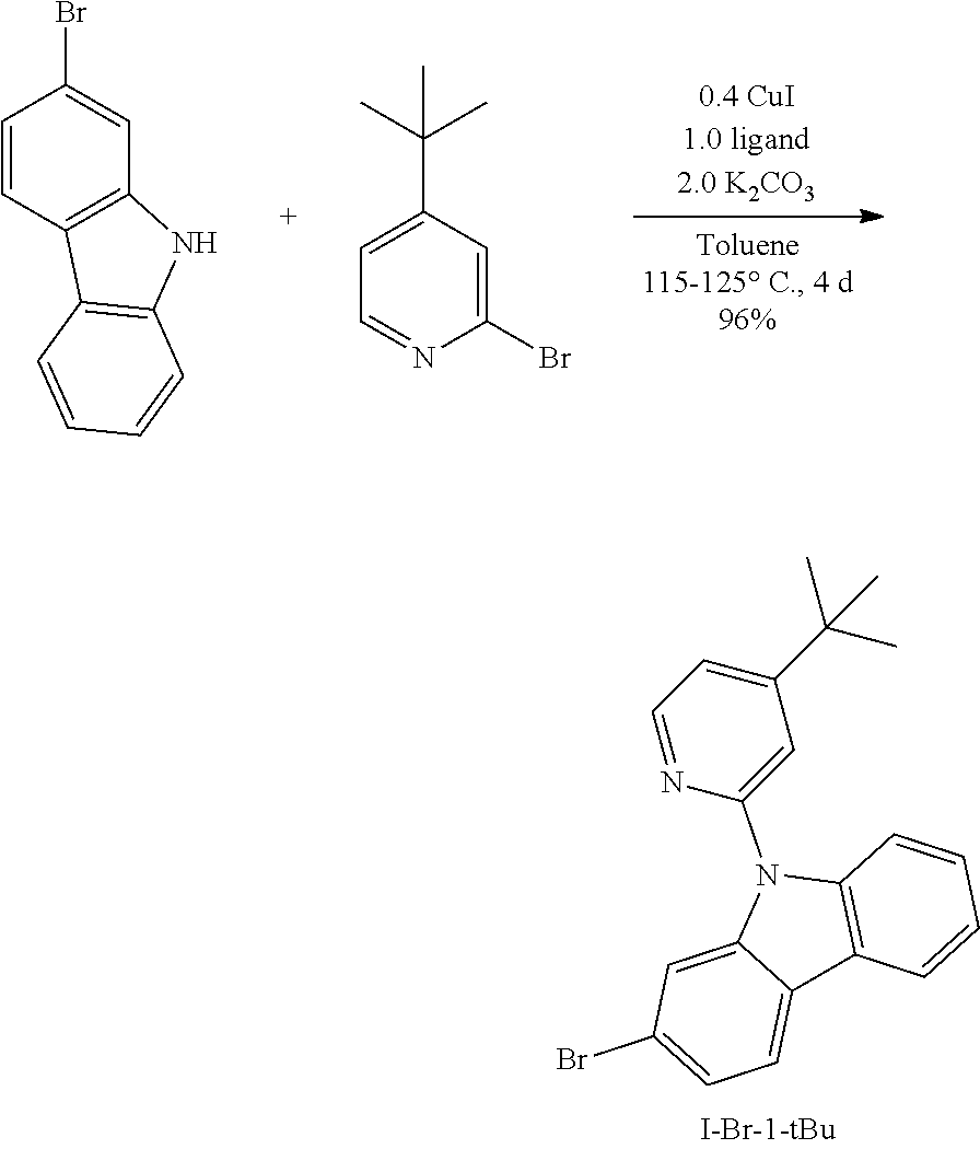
C1=CC2=C(C=C1Br)NC1=C2C=CC=C1.C1=C(C(C)(C)C)C=C(Br)N=C1.C1=C2C(=CC(Br)=C1)N(C1=CC(C(C)(C)C)=CC=N1)C1=C2C=CC=C1
